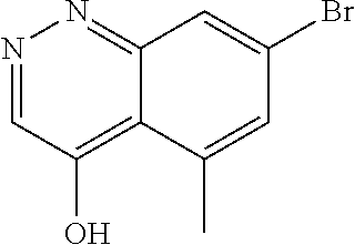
C12=NN=CC(O)=C1C(C)=CC(Br)=C2
